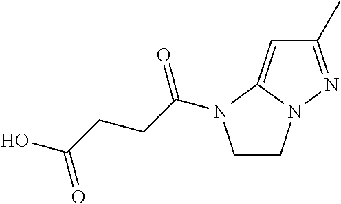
C1CN2C(=CC(C)=N2)N1C(CCC(O)=O)=O
